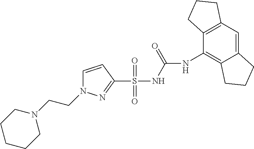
C1=CC(S(NC(=O)NC2=C3C(=CC4=C2CCC4)CCC3)(=O)=O)=NN1CCN1CCCCC1
